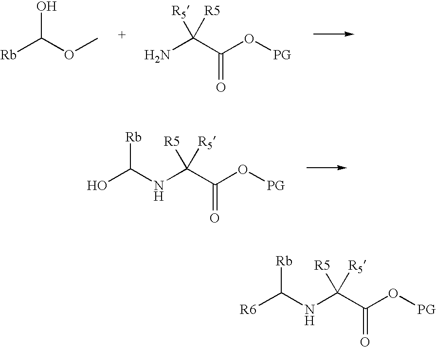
[Rb]C(OC)O.NC(C(O[PG])=O)([R5])[R5].N(C(C(O[PG])=O)([R5])[R5])C(O)[Rb].N(C(C(O[PG])=O)([R5])[R5])C([R6])[Rb]
